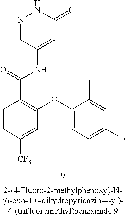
C1=CC([CF3])=CC(OC2=CC=C(F)C=C2C)=C1C(=O)NC1=CC(=O)NN=C1
